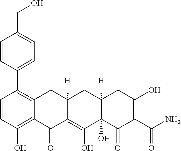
C1=CC(O)=C2C(=C1C1=CC=C(CO)C=C1)CC1([H])C(=C(O)C3(O)C([H])(C1)CC(O)=C(C(N)=O)C3=O)C2=O
